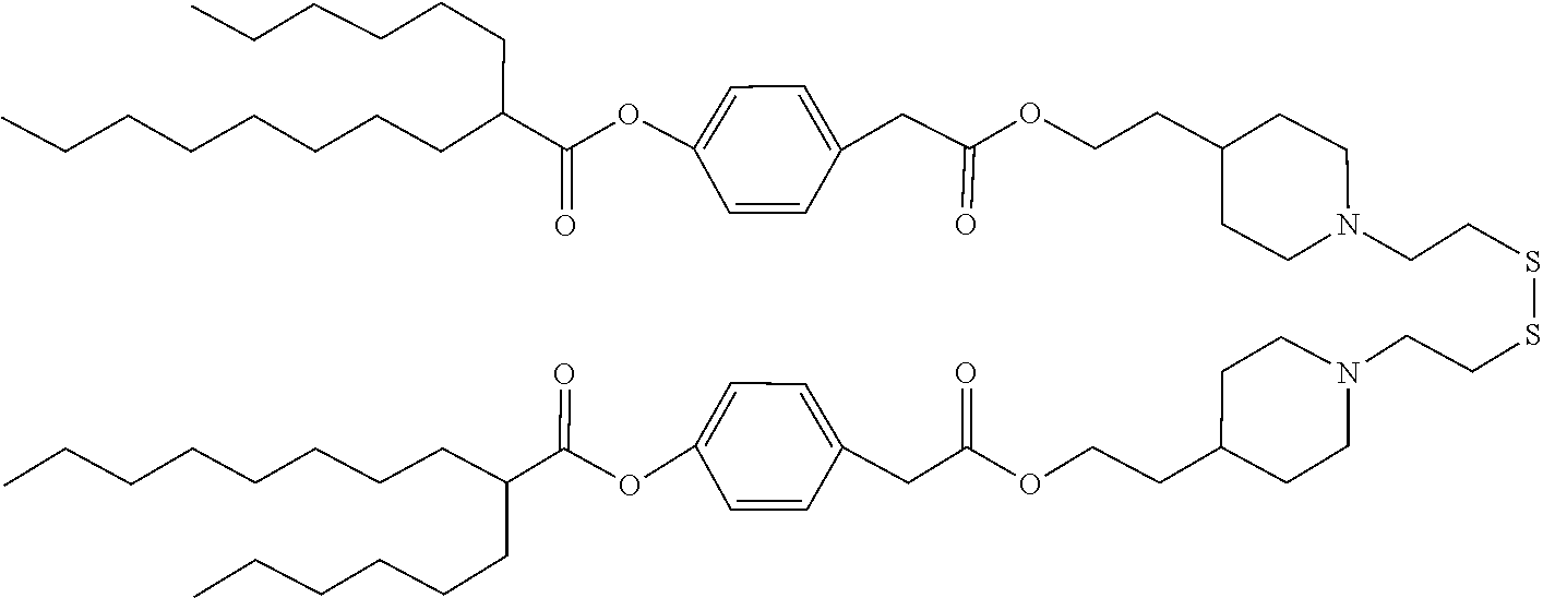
C1(OC(C(CCCCCC)CCCCCCCC)=O)=CC=C(CC(=O)OCCC2CCN(CCSSCCN3CCC(CCOC(CC4=CC=C(OC(C(CCCCCCCC)CCCCCC)=O)C=C4)=O)CC3)CC2)C=C1
